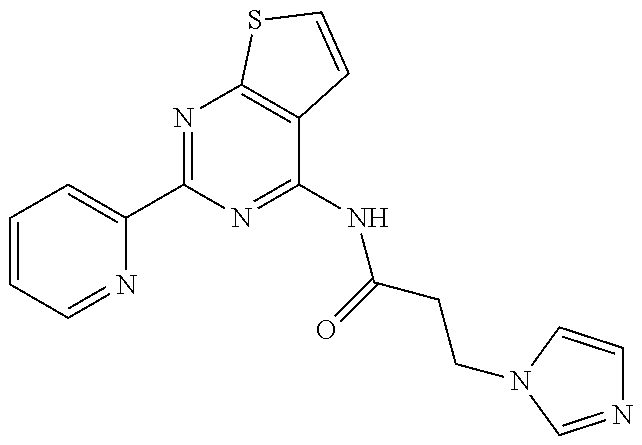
C1=CC=NC(C2=NC3=C(C(NC(=O)CCN4C=CN=C4)=N2)C=CS3)=C1
